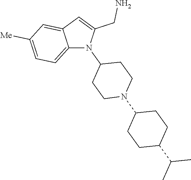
N1(C2CCN(C3CCC(C(C)C)CC3)CC2)C(CN)=CC2=CC([Me])=CC=C12
